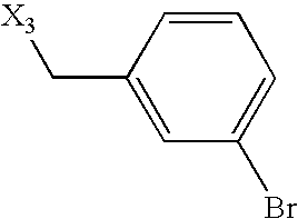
C1(C[X3])=CC(Br)=CC=C1
